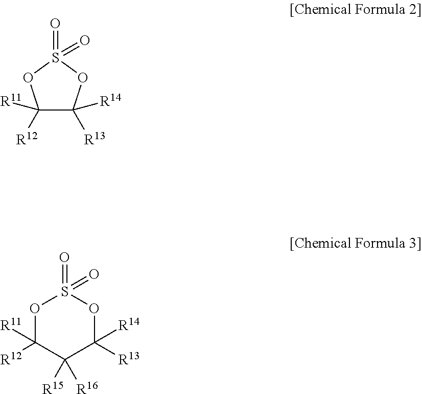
C1([R12])([R11])C([R13])([R14])OS(=O)(=O)O1.O1C([R12])([R11])C([R15])([R16])C([R13])([R14])OS1(=O)=O
